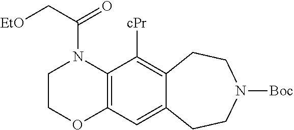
C12=C(C([cPr])=C3C(=C1)CCN([Boc])CC3)N(C(C[EtO])=O)CCO2
